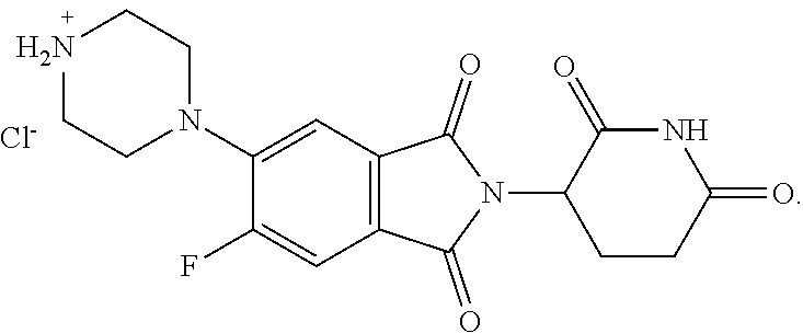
N1CCN(C2=CC3=C(C=C2F)C(=O)N(C2CCC(=O)NC2=O)C3=O)CC1.[Cl-]
